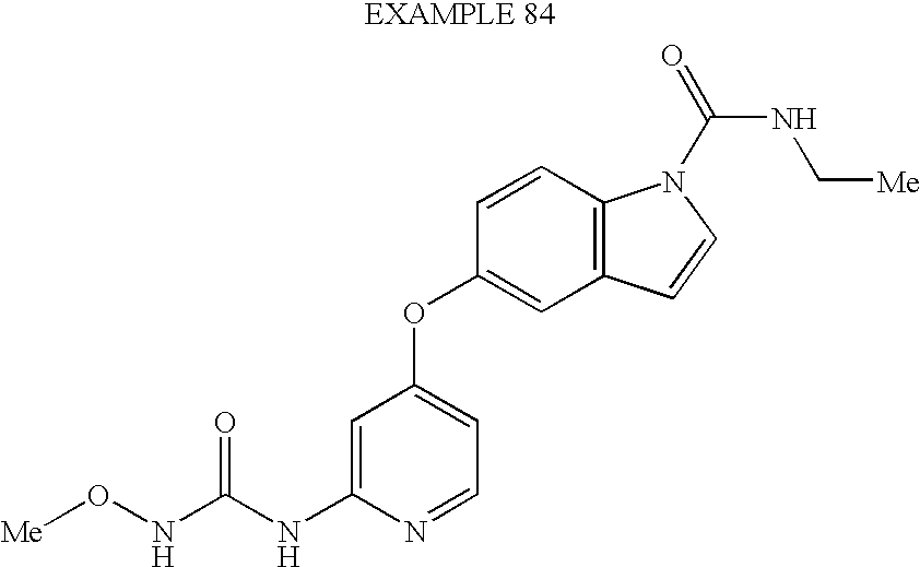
N(C(NC1=CC(OC2=CC3=C(C=C2)N(C(NC[Me])=O)C=C3)=CC=N1)=O)O[Me]
